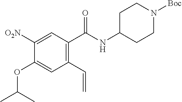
C(=O)(NC1CCN([Boc])CC1)C1=C(C=C)C=C(OC(C)C)C([O2N])=C1
